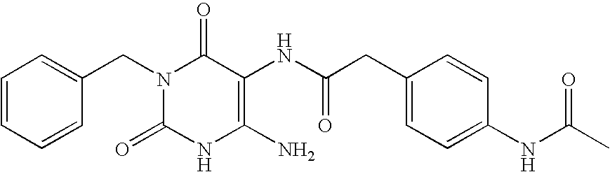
N1(CC2=CC=CC=C2)C(=O)NC(N)=C(NC(=O)CC2=CC=C(NC(C)=O)C=C2)C1=O
